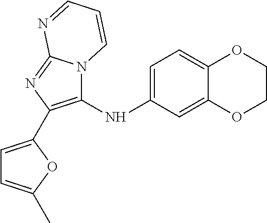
C1=C(NC2=C(C3=CC=C(C)O3)N=C3N2C=CC=N3)C=C2C(=C1)OCCO2
